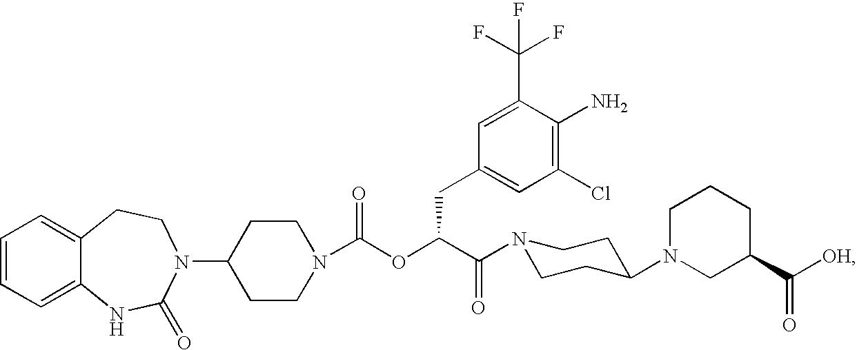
C1=CC=C2C(=C1)CCN(C1CCN(C(OC(C(=O)N3CCC(N4CC(C([OH])=O)CCC4)CC3)CC3=CC(Cl)=C(N)C(C(F)(F)F)=C3)=O)CC1)C(=O)N2
